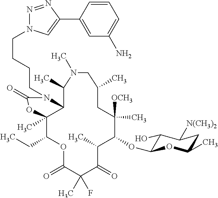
C12C(C)(C(CC)OC(=O)C(C)(F)C(=O)C(C)C(OC3C(O)C([N(CH3)2])CC(C)O3)C([OCH3])(C)CC(C)CN(C)C1C)OC(=O)N2CCCCN1N=NC(C2=CC(N)=CC=C2)=C1
